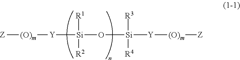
[Z][(O)m][Y][Si](O[Si]([Y][(O)m][Z])(C)([R3])[R4])([R1])[R2]
